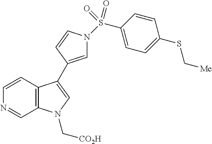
C12=C(C=CN=C1)C(C1=CN(S(C3=CC=C(SC[Me])C=C3)(=O)=O)C=C1)=CN2C[CO2H]
